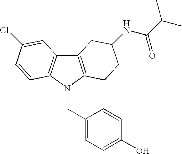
C12=C(N(CC3=CC=C(O)C=C3)C3=C1C=C(Cl)C=C3)CCC(NC(C(C)C)=O)C2
